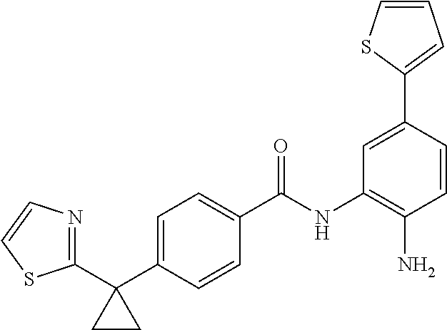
C1(C2=CC(NC(C3=CC=C(C4(C5=NC=CS5)CC4)C=C3)=O)=C(N)C=C2)=CC=CS1
